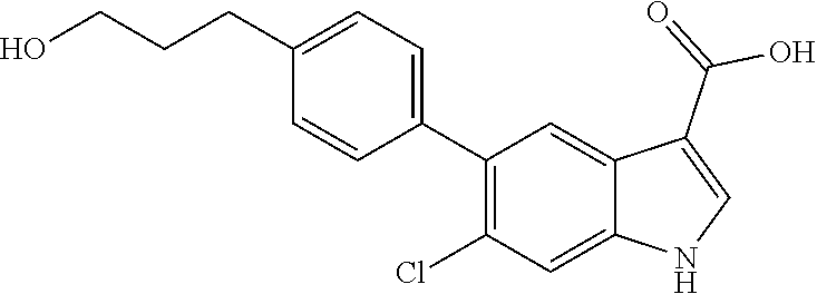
C1=CC(C2=C(Cl)C=C3C(=C2)C(C(=O)O)=CN3)=CC=C1CCCO
